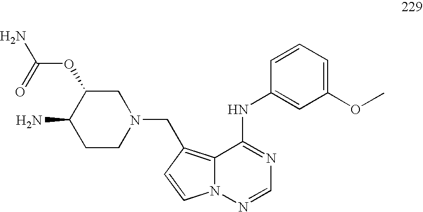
C1(OC)=CC=CC(NC2=NC=NN3C2=C(CN2CC(OC(N)=O)C(N)CC2)C=C3)=C1
